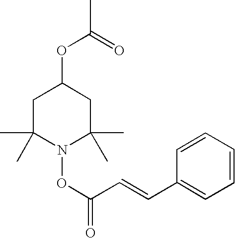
C1C(C)(C)N(OC(=O)C=CC2=CC=CC=C2)C(C)(C)CC1OC(C)=O
